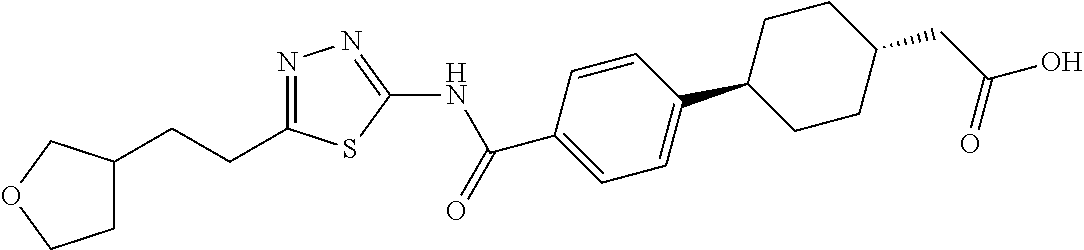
C1C(CCC2=NN=C(NC(C3=CC=C(C4CCC(CC(=O)O)CC4)C=C3)=O)S2)COC1
